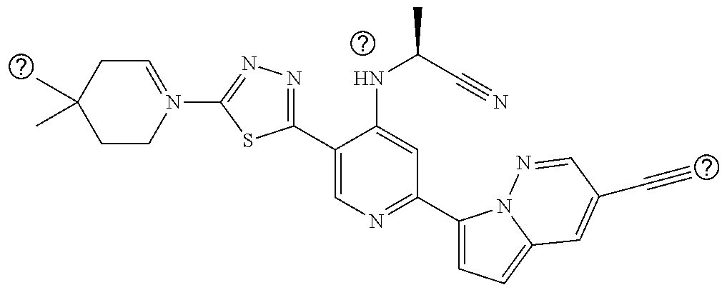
C1CN(C2=NN=C(C3=CN=C(C4=CC=C5N4N=CC(C#C)=C5)C=C3NC(C#N)C)S2)=CCC1(C)C
